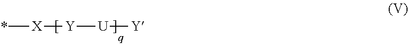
*[X][Y][U][Y]
